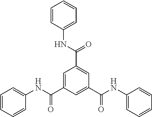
C1=C(C(NC2=CC=CC=C2)=O)C=C(C(NC2=CC=CC=C2)=O)C=C1C(NC1=CC=CC=C1)=O
